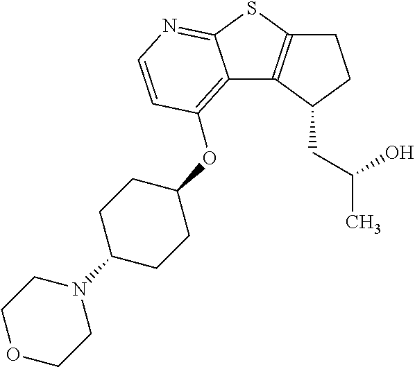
C12=C(OC3CCC(N4CCOCC4)CC3)C=CN=C1SC1=C2C(CC(O)C)CC1
